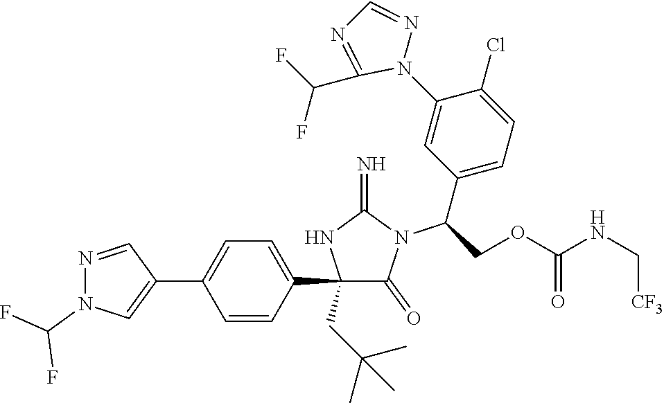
C1(C2=CC=C(C3=CN(C(F)F)N=C3)C=C2)(CC(C)(C)C)C(=O)N(C(C2=CC=C(Cl)C(N3N=CN=C3C(F)F)=C2)COC(NC[CF3])=O)C(=N)N1
